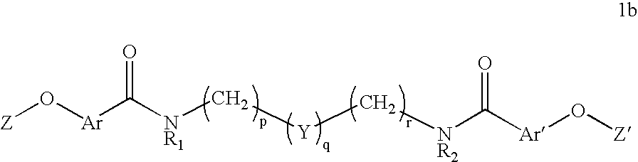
[Z]O[Ar]C(=O)[NR1]C[Y]C[NR2]C(=O)[Ar]O[Z]
